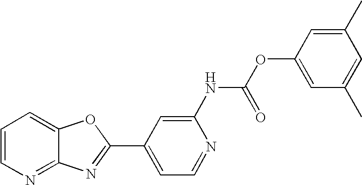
C12=NC=CC=C1OC(C1=CC=NC(NC(OC3=CC(C)=CC(C)=C3)=O)=C1)=N2
